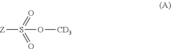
[Z]S(=O)(=O)O[CD3]
